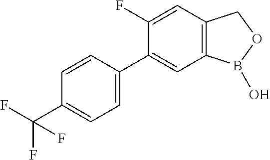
C1=CC(C2=CC3=C(C=C2F)COB3O)=CC=C1C(F)(F)F
